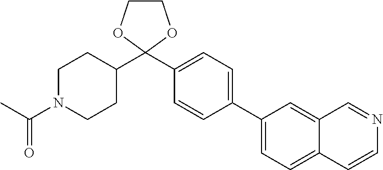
C1(C2=CC=C3C(=C2)C=NC=C3)=CC=C(C2(C3CCN(C(C)=O)CC3)OCCO2)C=C1
